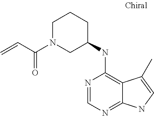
N1=CN=C2C(=C1NC1CCCN(C(C=C)=O)C1)C(C)=CN2
